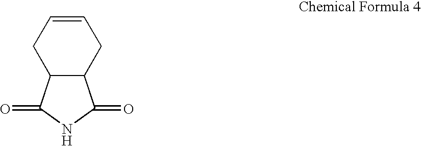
C1C2C(CC=C1)C(=O)NC2=O.[H]
